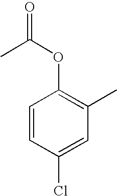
C1=CC(Cl)=CC(C)=C1OC(C)=O
